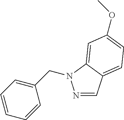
N1=CC2=CC=C(OC)C=C2N1CC1=CC=CC=C1
